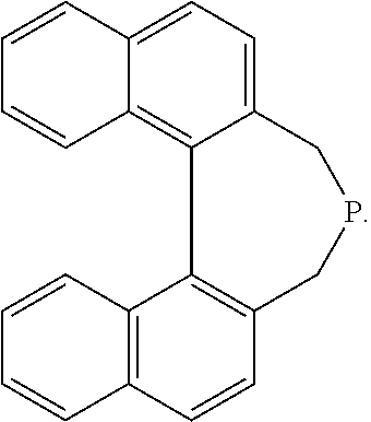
C12=CC=C3C(=C1C1=C(C=CC4=C1C=CC=C4)CPC2)C=CC=C3
